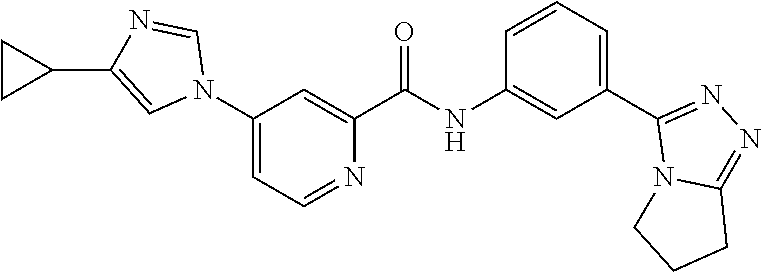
C1(N2C=NC(C3CC3)=C2)=CC=NC(C(NC2=CC(C3=NN=C4N3CCC4)=CC=C2)=O)=C1
